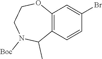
C12=C(C=CC(Br)=C1)C(C)N([Boc])CCO2
